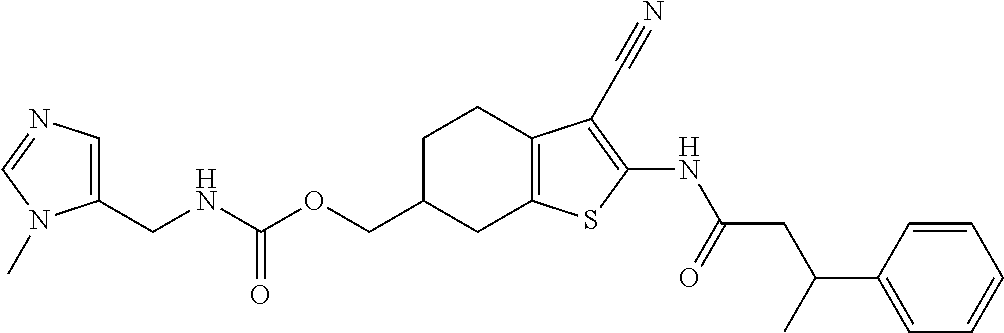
C(C1CC2=C(CC1)C(C#N)=C(NC(CC(C1=CC=CC=C1)C)=O)S2)OC(NCC1=CN=CN1C)=O
